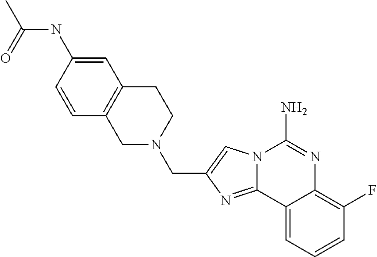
C12=C(CN(CC3=CN4C(=N3)C3=CC=CC(F)=C3N=C4N)CC1)C=CC(NC(C)=O)=C2
